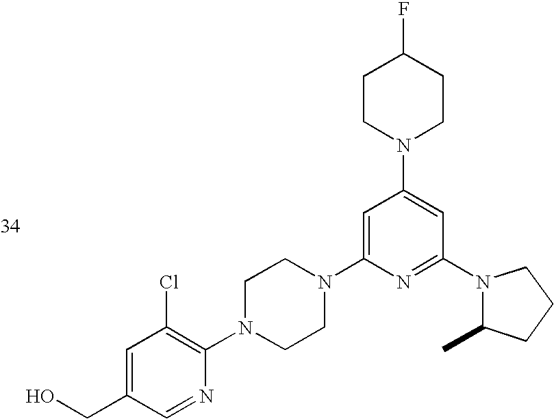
C1=C(CO)C=NC(N2CCN(C3=CC(N4CCC(F)CC4)=CC(N4C(C)CCC4)=N3)CC2)=C1Cl
